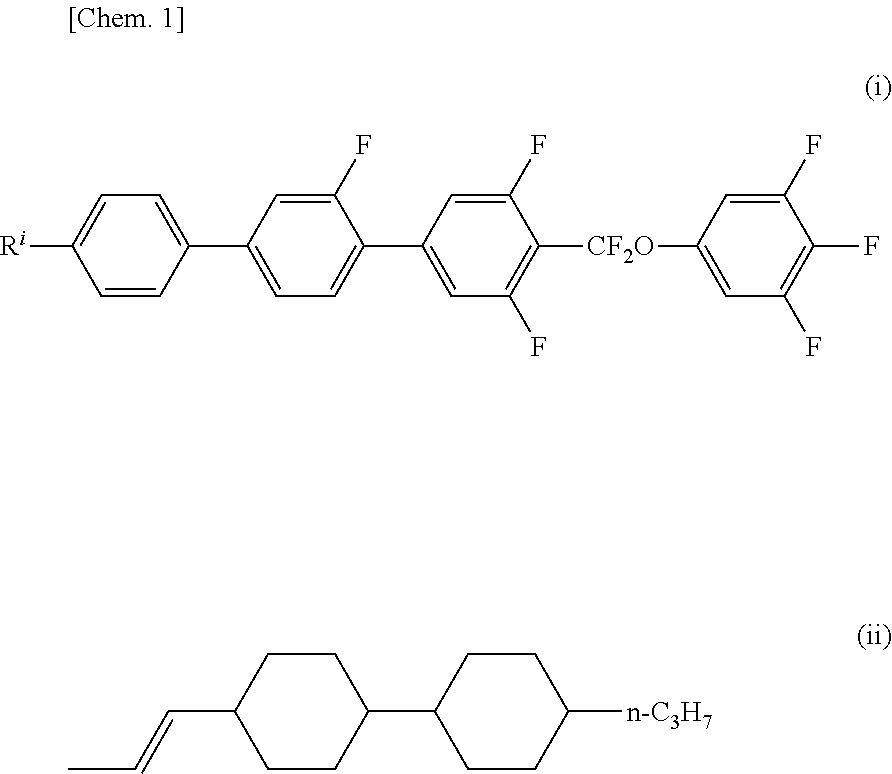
[Ri]C1=CC=C(C2=CC=C(C3=CC(F)=C([CF2O]C4=CC(F)=C(F)C(F)=C4)C(F)=C3)C(F)=C2)C=C1.C(C1CCC(C2CCC([n-C3H7])CC2)CC1)=CC
